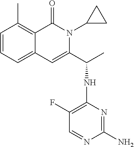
C1=CC=C2C(=C1C)C(=O)N(C1CC1)C(C(NC1=C(F)C=NC(N)=N1)C)=C2
